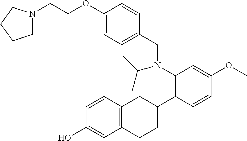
C(COC1=CC=C(CN(C2=C(C3CC4=C(CC3)C=C(O)C=C4)C=CC(OC)=C2)C(C)C)C=C1)N1CCCC1
